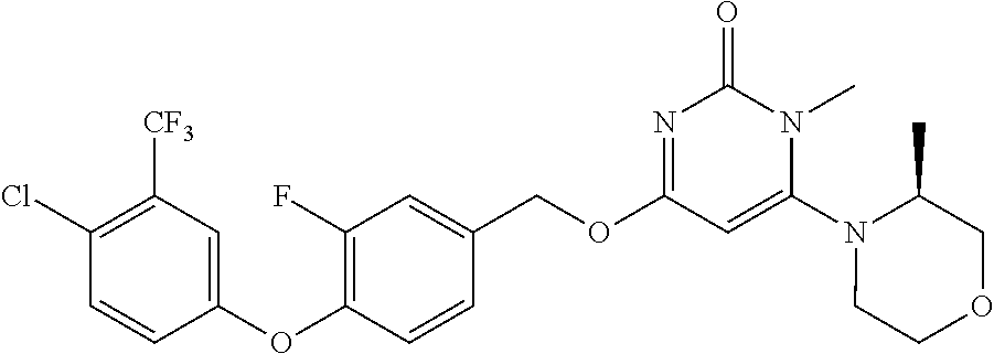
C1(Cl)=C([CF3])C=C(OC2=C(F)C=C(COC3=NC(=O)N(C)C(N4C(C)COCC4)=C3)C=C2)C=C1
